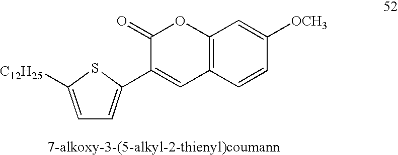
C1=C([C12H25])SC(C2=CC3=C(OC2=O)C=C([OCH3])C=C3)=C1
